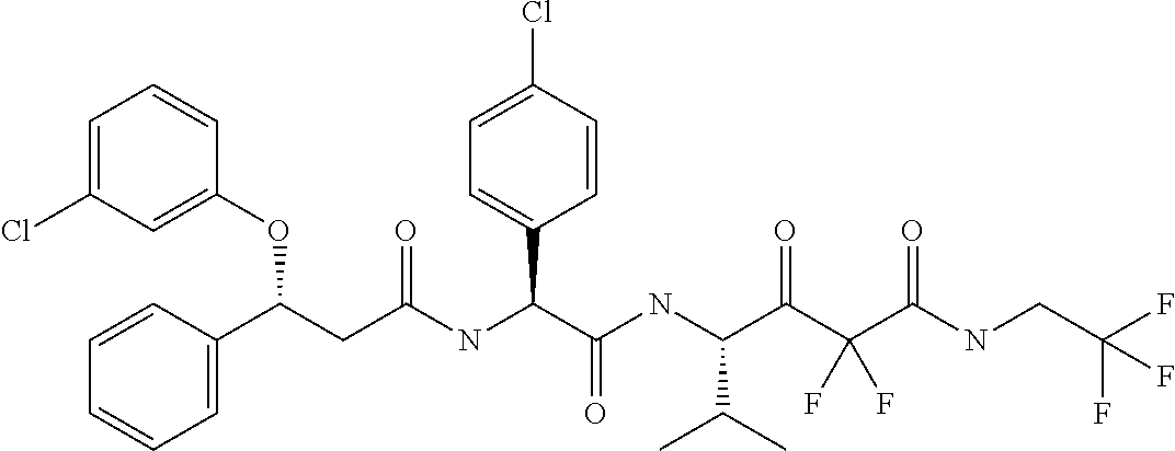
C1=C(Cl)C=C(OC(C2=CC=CC=C2)CC(=O)NC(C2=CC=C(Cl)C=C2)C(=O)NC(C(C)C)C(=O)C(C(=O)NCC(F)(F)F)(F)F)C=C1
